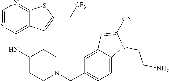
C1=NC(NC2CCN(CC3=CC=C4C(=C3)C=C([CN])N4CCN)CC2)=C2C(=N1)SC(C[CF3])=C2
